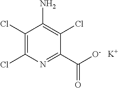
C1(Cl)=C(Cl)N=C(C([O-])=O)C(Cl)=C1N.[K]
